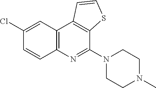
C12=C(C3=C(C(N4CCN(C)CC4)=N1)SC=C3)C=C(Cl)C=C2
